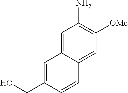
C1=C(CO)C=CC2=CC([OMe])=C(N)C=C12
